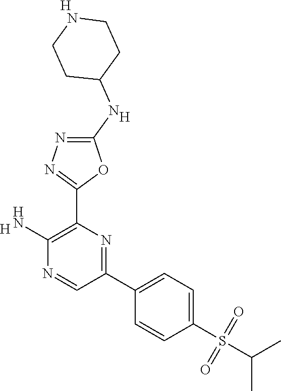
[H].C1(N)=C(C2=NN=C(NC3CCNCC3)O2)N=C(C2=CC=C(S(C(C)C)(=O)=O)C=C2)C=N1.[H].[H]
